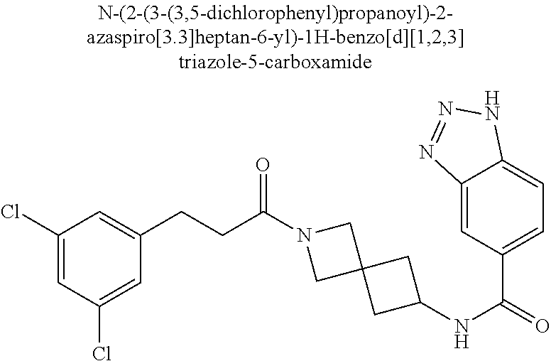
C1(Cl)=CC(Cl)=CC(CCC(N2CC3(C2)CC(NC(=O)C2=CC=C4C(=C2)N=NN4)C3)=O)=C1
